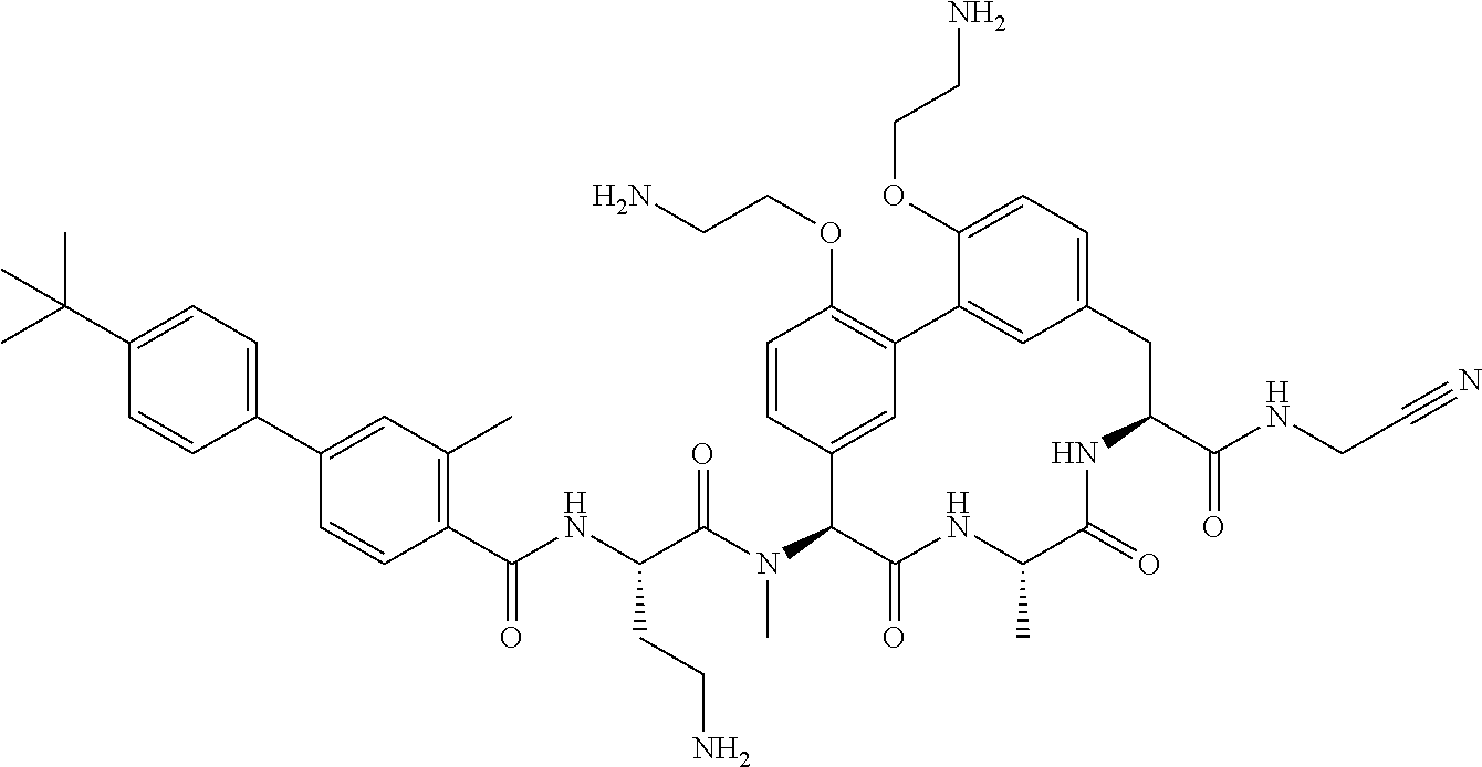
C1=CC2=CC(=C1OCCN)C1=CC(=CC=C1OCCN)CC(C(=O)NCC#N)NC(=O)C(C)NC(=O)C2N(C)C(C(NC(C1=C(C)C=C(C2=CC=C(C(C)(C)C)C=C2)C=C1)=O)CCN)=O
